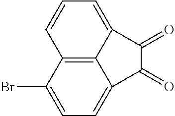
C12=C3C(Br)=CC=C1C(=O)C(=O)C2=CC=C3
